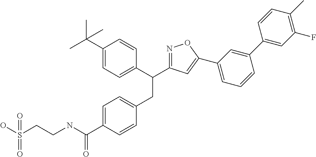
C1=C(C(NCCS(=O)(O)=O)=O)C=CC(CC(C2=CC=C(C(C)(C)C)C=C2)C2=NOC(C3=CC=CC(C4=CC(F)=C(C)C=C4)=C3)=C2)=C1
